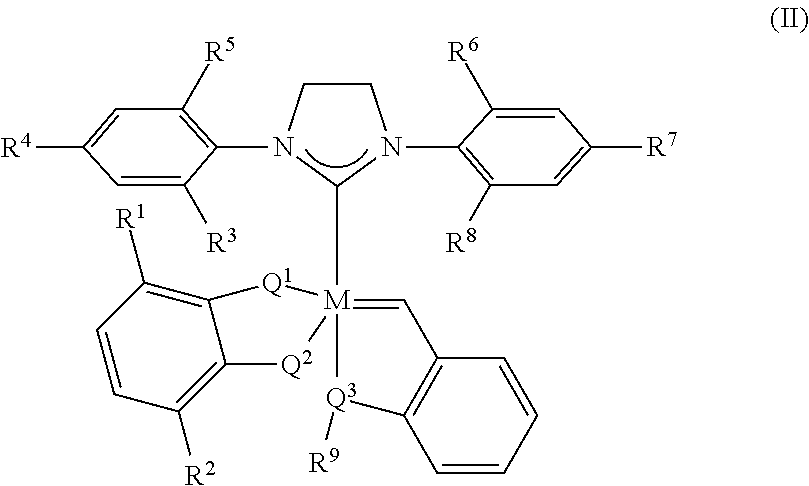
C1CN(C2=C([R5])C=C([R4])C=C2[R3])C([M]23(=CC4=C(C=CC=C4)[Q3]2[R9])[Q1]C2=C([R1])C=CC([R2])=C2[Q2]3)N1C1=C([R8])C=C([R7])C=C1[R6]
